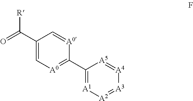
C1(C([R])=O)=C[A0]=C(C2=[A1][A2]=[A3][A4]=[A5]2)[A0]=C1
